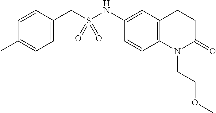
C1=CC(CS(NC2=CC3=C(C=C2)N(CCOC)C(=O)CC3)(=O)=O)=CC=C1C
